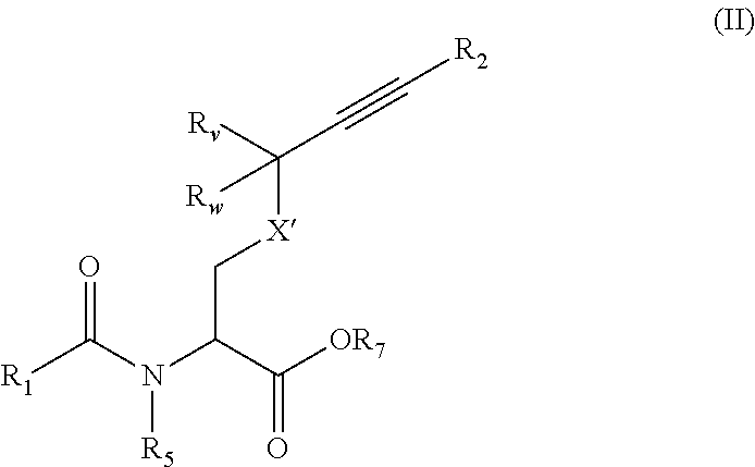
[R1]C(N(C(C([OR7])=O)C[X]C(C#C[R2])([Rv])[Rw])[R5])=O
